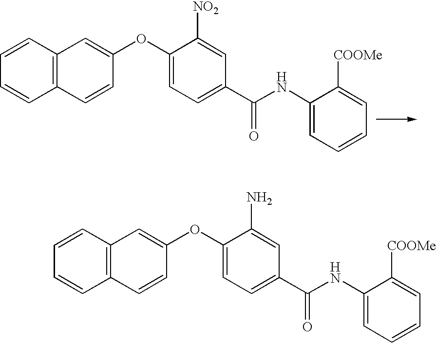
C12=C(C=CC=C1)C=C(OC1=CC=C(C(NC3=CC=CC=C3[COOMe])=O)C=C1[NO2])C=C2.C12=C(C=CC=C1)C=C(OC1=CC=C(C(NC3=CC=CC=C3[COOMe])=O)C=C1N)C=C2
